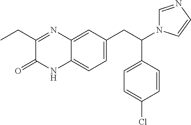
C1=C2C(=CC=C1CC(C1=CC=C(Cl)C=C1)N1C=NC=C1)NC(=O)C(CC)=N2
